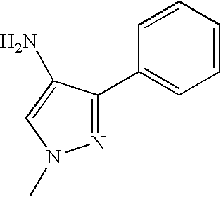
N1=C(C2=CC=CC=C2)C(N)=CN1C
